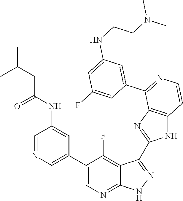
C1=NC=C(C2=CN=C3C(=C2F)C(C2=NC4=C(N2)C=CN=C4C2=CC(NCCN(C)C)=CC(F)=C2)=N[N H]3)C=C1NC(CC(C)C)=O
